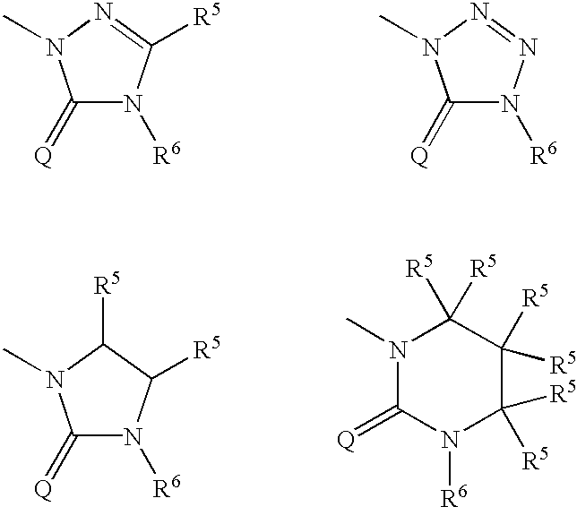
C1(=[Q])N([R6])C([R5])=NN1C.C1(=[Q])N([R6])N=NN1C.C1(=[Q])N([R6])C([R5])C([R5])N1C.N1(C)C(=[Q])N([R6])C([R5])([R5])C([R5])([R5])C1([R5])[R5]
